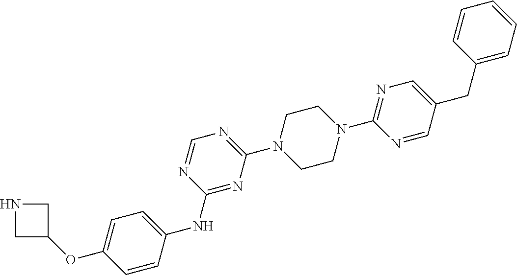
C1(NC2=CC=C(OC3CNC3)C=C2)=NC(N2CCN(C3=NC=C(CC4=CC=CC=C4)C=N3)CC2)=NC=N1
